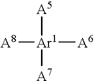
[A5][Ar1]([A7])([A6])[A8]
